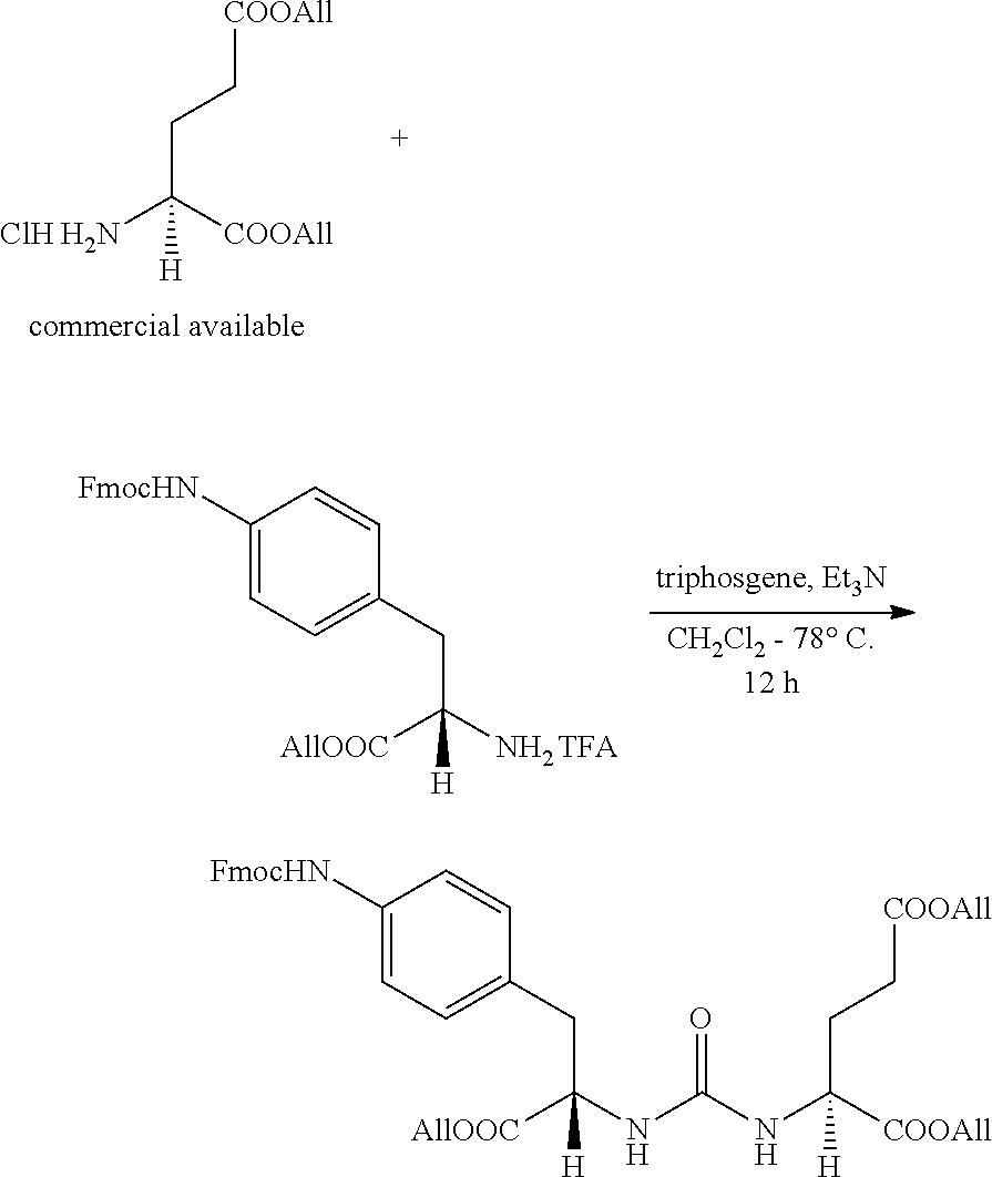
C1([FmocHN])=CC=C(CC([AllOOC])(N)[H])C=C1.NC([COOAll])(CC[COOAll])[H].Cl.C1([FmocHN])=CC=C(CC([AllOOC])(NC(NC([COOAll])([H])CC[COOAll])=O)[H])C=C1
